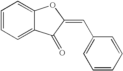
C12=CC=CC=C1C(=O)C(=CC1=CC=CC=C1)O2
